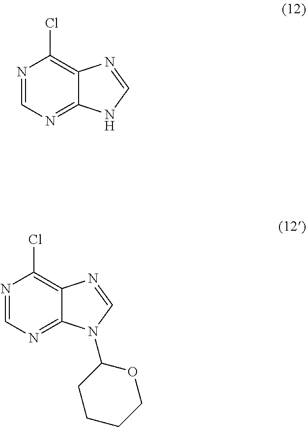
N1=CN=C2C(=C1Cl)N=CN2.N1=CN=C2C(=C1Cl)N=CN2C1CCCCO1
